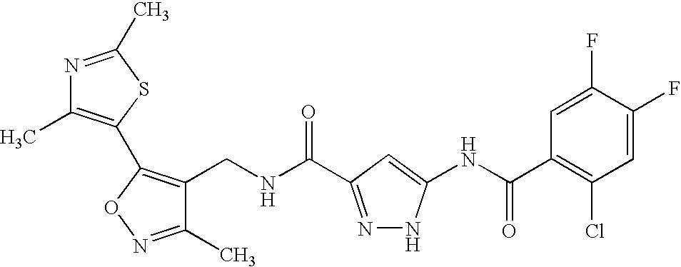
C1(CNC(=O)C2=NNC(NC(C3=C(Cl)C=C(F)C(F)=C3)=O)=C2)=C(C2=C(C)N=C(C)S2)ON=C1C
